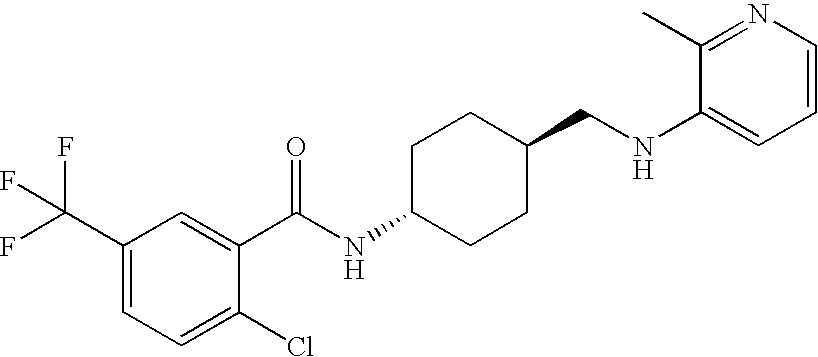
C1(C(F)(F)F)=CC=C(Cl)C(C(NC2CCC(CNC3=CC=CN=C3C)CC2)=O)=C1
